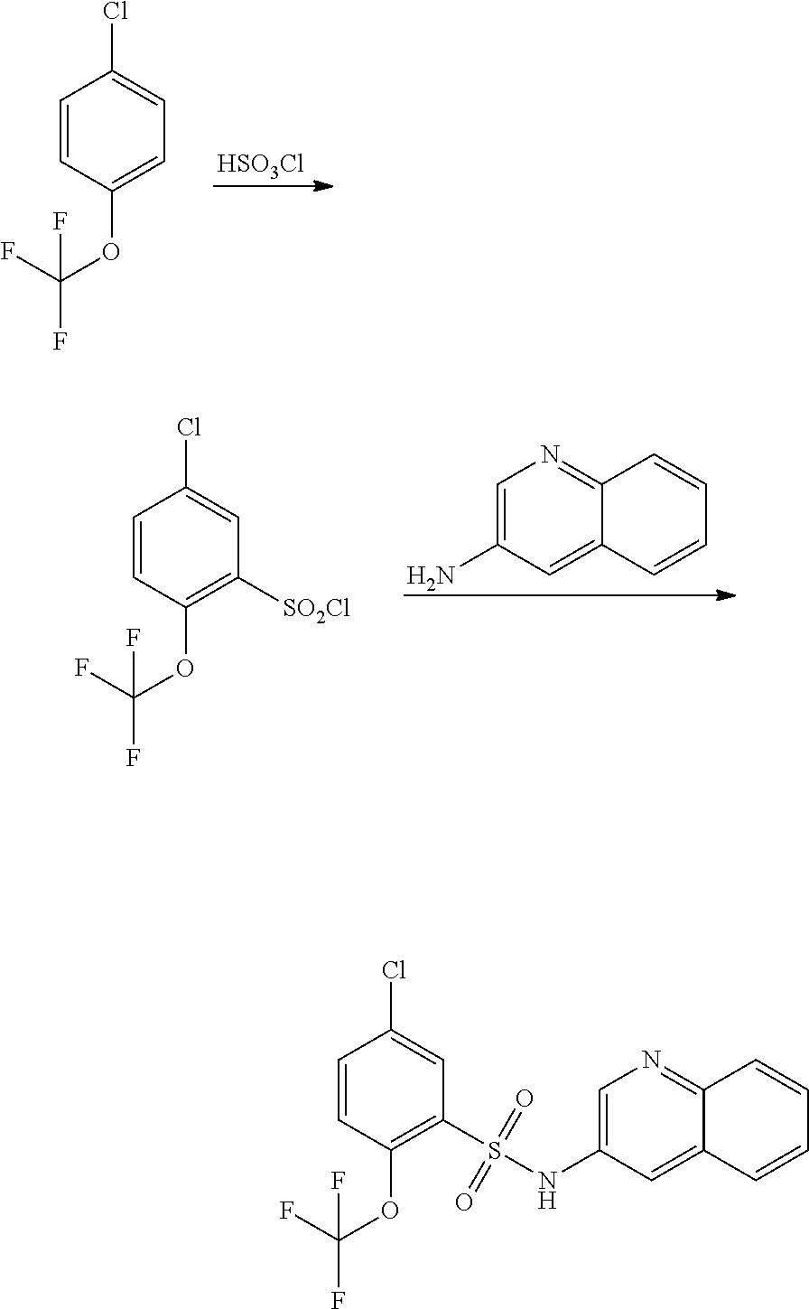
[HSO3Cl].C1=CC(OC(F)(F)F)=CC=C1Cl.C1=CC(OC(F)(F)F)=C(S(=O)(NC2=CN=C3C(=C2)C=CC=C3)=O)C=C1Cl.C1=CC(OC(F)(F)F)=C([SO2Cl])C=C1Cl.C1=C(N)C=C2C(=N1)C=CC=C2
